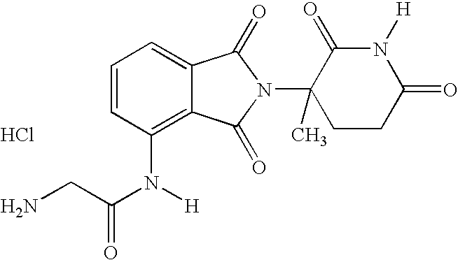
N(C1=C2C(=CC=C1)C(=O)N(C1(C)CCC(=O)N([H])C1=O)C2=O)(C(CN)=O)[H].Cl
